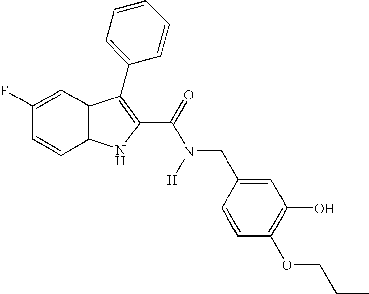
C12=C(C=CC(F)=C1)NC(C(=O)N([H])CC1=CC(O)=C(OCCC)C=C1)=C2C1=CC=CC=C1
